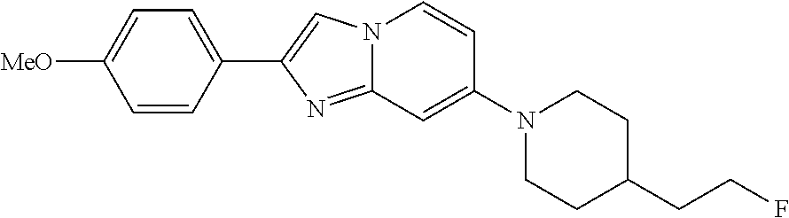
N12C(=NC(C3=CC=C([MeO])C=C3)=C1)C=C(N1CCC(CCF)CC1)C=C2
